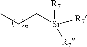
CCC[Si]([R7])([R7])[R7]
